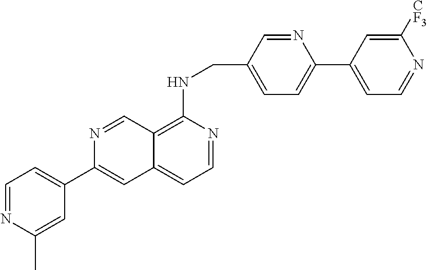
C1=C(C2=CC3=CC=NC(NCC4=CC=C(C5=CC=NC([CF3])=C5)N=C4)=C3C=N2)C=C(C)N=C1
